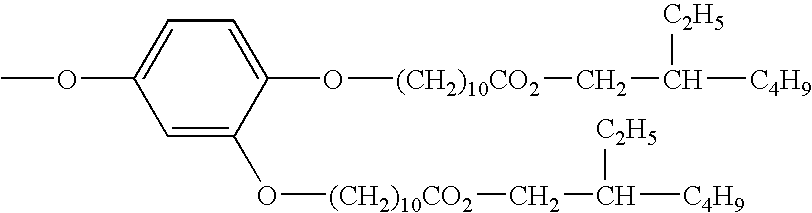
C1=C(O[(CH2)10CO2]CC([C2H5])[C4H9])C(O[(CH2)10CO2]CC([C2H5])[C4H9])=CC=C1OC
